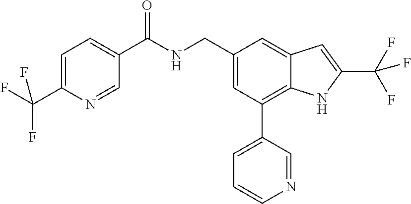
C1=C(C(F)(F)F)N=CC(C(NCC2=CC(C3=CC=CN=C3)=C3C(=C2)C=C(C(F)(F)F)N3)=O)=C1
